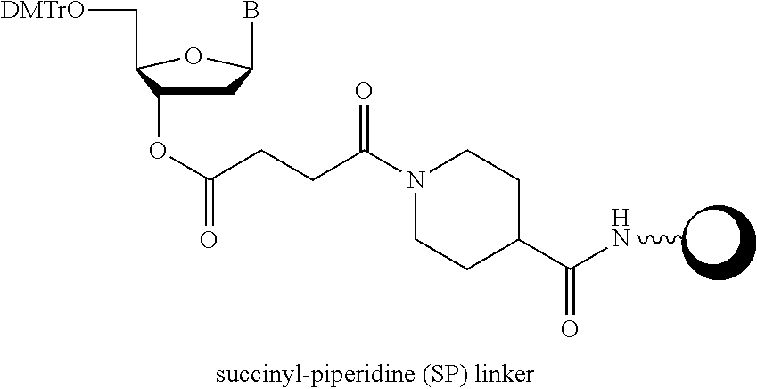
CNC(C1CCN(C(CCC(=O)OC2CC(B)OC2C[DMTrO])=O)CC1)=O
